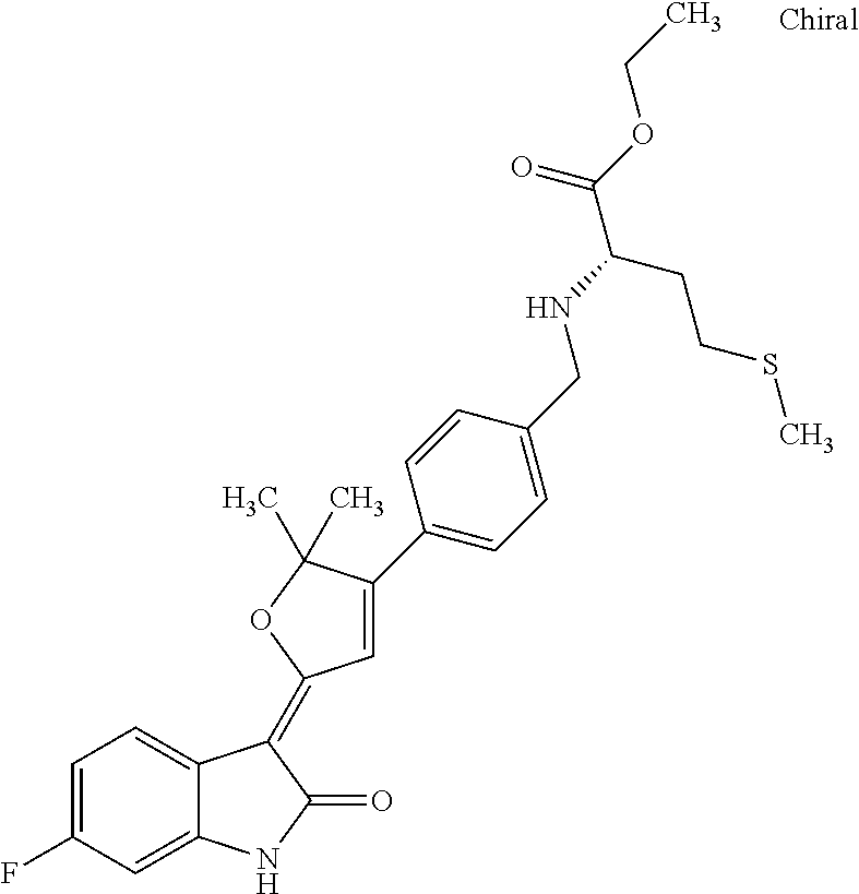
C1=C2C(=CC(F)=C1)NC(=O)C2=C1C=C(C2=CC=C(CNC(C(OCC)=O)CCSC)C=C2)C(C)(C)O1
